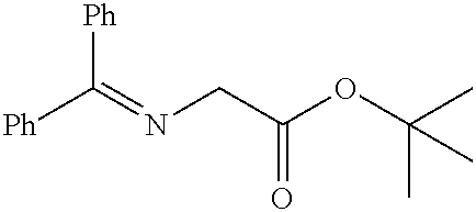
[Ph]C(=NCC(OC(C)(C)C)=O)[Ph]
